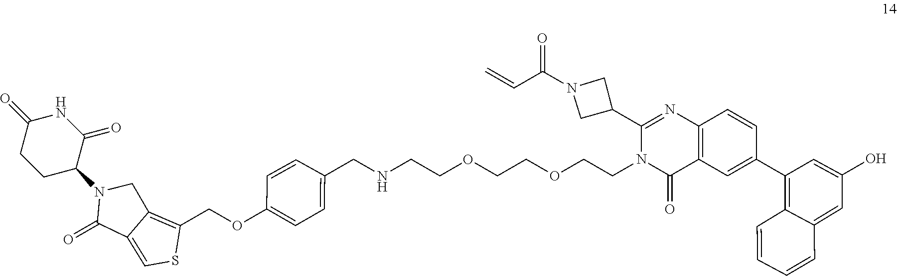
C(=C)C(=O)N1CC(C2=NC3=C(C=C(C4=C5C=CC=CC5=CC(O)=C4)C=C3)C(=O)N2CCOCCOCCNCC2=CC=C(OCC3=C4C(=CS3)C(=O)N(C3C(=O)NC(=O)CC3)C4)C=C2)C1
